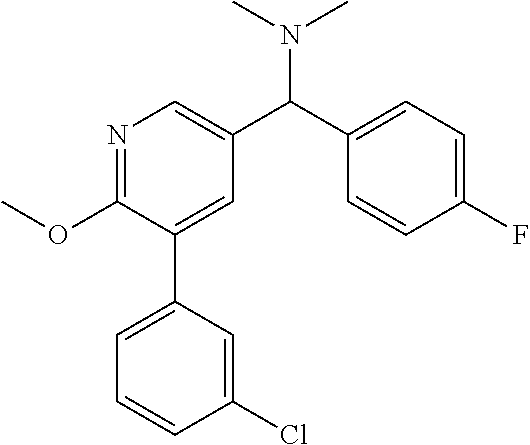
N1=C(OC)C(C2=CC=CC(Cl)=C2)=CC(C(C2=CC=C(F)C=C2)N(C)C)=C1
